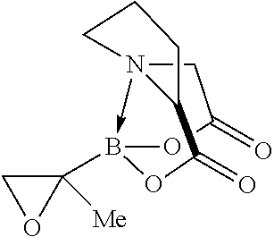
N123->B(C4([Me])CO4)(OC(=O)C1)OC(=O)C2CCC3
